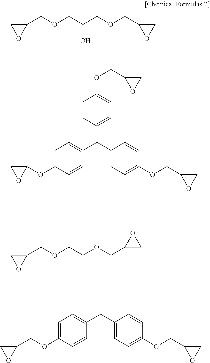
C1(COCC(COCC2OC2)O)CO1.C1=C(OC2CO2)C=CC(C(C2=CC=C(OCC3OC3)C=C2)C2=CC=C(OCC3OC3)C=C2)=C1.C1(COCCOCC2CO2)CO1.C1=C(OCC2CO2)C=CC(CC2=CC=C(OCC3OC3)C=C2)=C1
